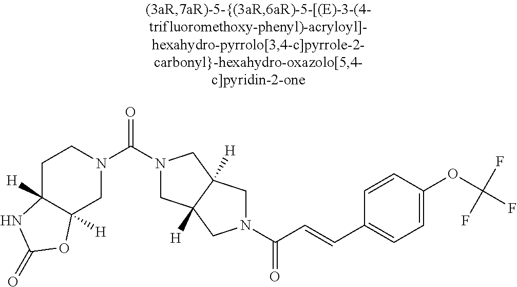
C1C2([H])C([H])(CN(C(=O)N3CC4([H])C([H])(C3)CN(C(=O)C=CC3=CC=C(OC(F)(F)F)C=C3)C4)C1)OC(=O)N2
